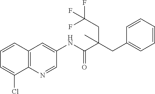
C12=C(C=CC=C1Cl)C=C(NC(=O)C(CC1=CC=CC=C1)(CC(F)(F)F)C)C=N2
